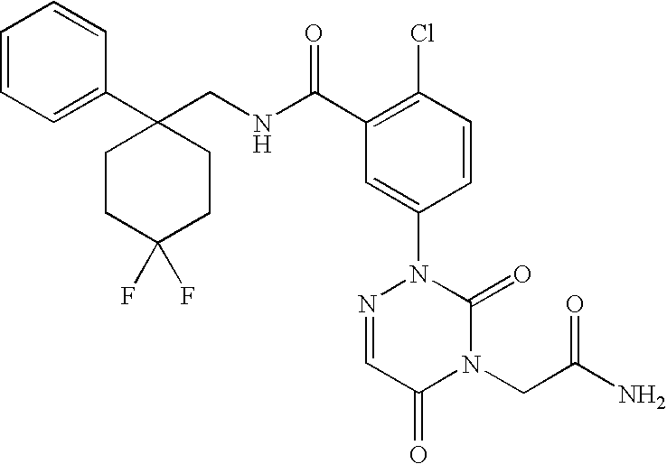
C1=CC=C(C2(CNC(C3=C(Cl)C=CC(N4N=CC(=O)N(CC(N)=O)C4=O)=C3)=O)CCC(F)(F)CC2)C=C1
